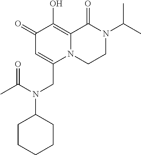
C1(=O)C=C(CN(C2CCCCC2)C(C)=O)N2C(=C1O)C(=O)N(C(C)C)CC2
